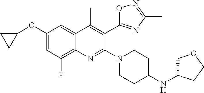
C12=C(F)C=C(OC3CC3)C=C1C(C)=C(C1=NC(C)=NO1)C(N1CCC(NC3COCC3)CC1)=N2
